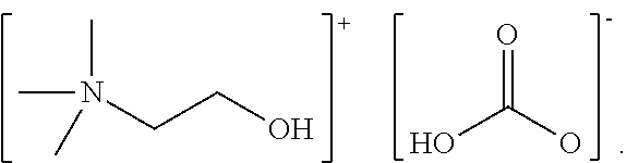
CN(CCO)(C)C.OC(O)=O
